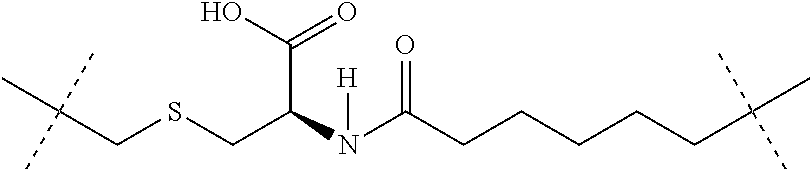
C(CSCC(N(C(CCCCCC(C)(C)C)=O)[H])C(O)=O)(C)(C)C
